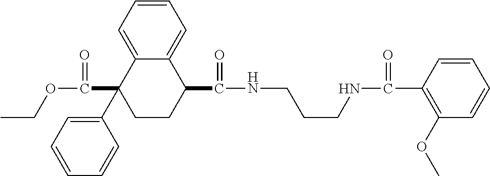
C1=C2C(=CC=C1)C(C(=O)NCCCNC(=O)C1=C(OC)C=CC=C1)CCC2(C1=CC=CC=C1)C(=O)OCC
